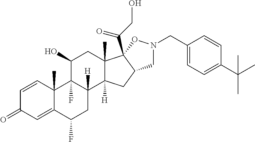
C1=CC2(C)C(=CC1=O)C(F)CC1([H])C2(F)C(O)CC2(C)C1([H])CC1C2(C(CO)=O)ON(CC2=CC=C(C(C)(C)C)C=C2)C1
